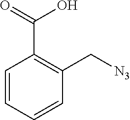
C1=CC=CC(C[N3])=C1C(=O)O
